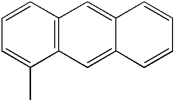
C12=C(C=CC=C1C)C=C1C(=C2)C=CC=C1
